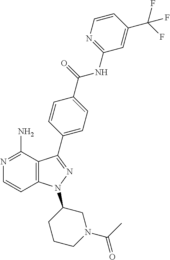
C12=C(C(N)=NC=C1)C(C1=CC=C(C(=O)NC3=NC=CC(C(F)(F)F)=C3)C=C1)=NN2C1CCCN(C(C)=O)C1
